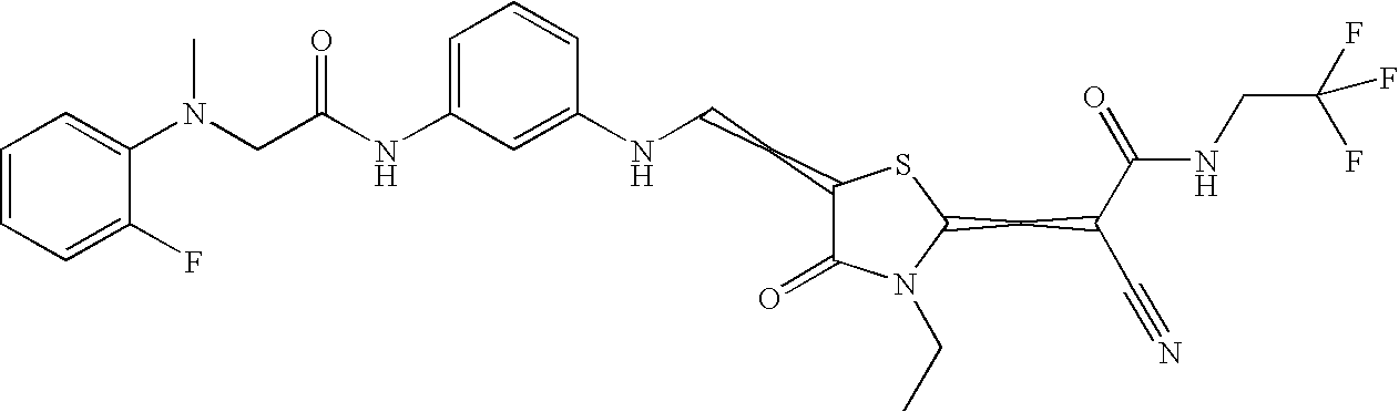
C1(NCCC2C(=O)N(CC)C(CC(C#N)C(=O)NCC(F)(F)F)S2)=CC(NC(CN(C2=CC=CC=C2F)C)=O)=CC=C1
